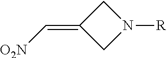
C1N([R])CC1=C[O2N]
